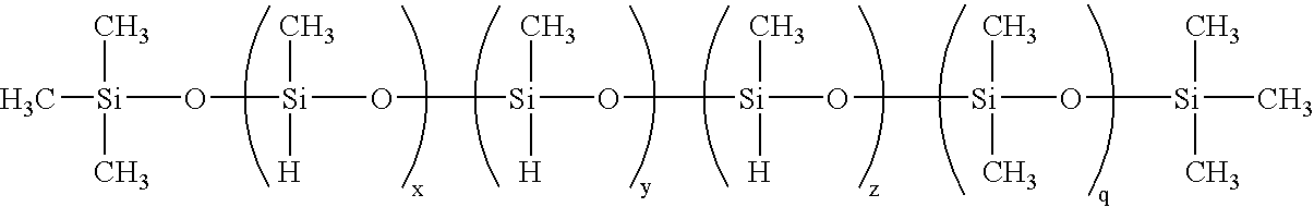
O([Si](C)([H])O[Si](O[Si](C)([H])O[Si](O[Si](C)(C)C)(C)C)(C)[H])[Si](C)(C)C
